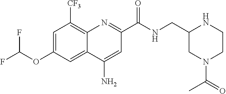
C1=C(OC(F)F)C=C2C(=C1[CF3])N=C(C(=O)NCC1CN(C(=O)C)CCN1)C=C2N
